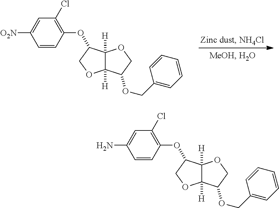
C1=C([O2N])C=CC(OC2C3([H])C([H])(OC2)C(OCC2=CC=CC=C2)CO3)=C1Cl.C1=C(N)C=CC(OC2C3([H])C([H])(OC2)C(OCC2=CC=CC=C2)CO3)=C1Cl
